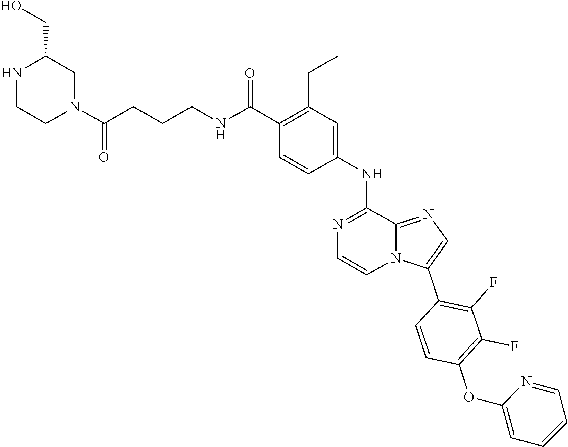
N1=C(NC2=CC(CC)=C(C(=O)NCCCC(N3CCNC(CO)C3)=O)C=C2)C2=NC=C(C3=C(F)C(F)=C(OC4=CC=CC=N4)C=C3)N2C=C1
